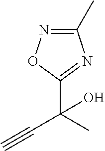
C#CC(C)(C1=NC(C)=NO1)O
